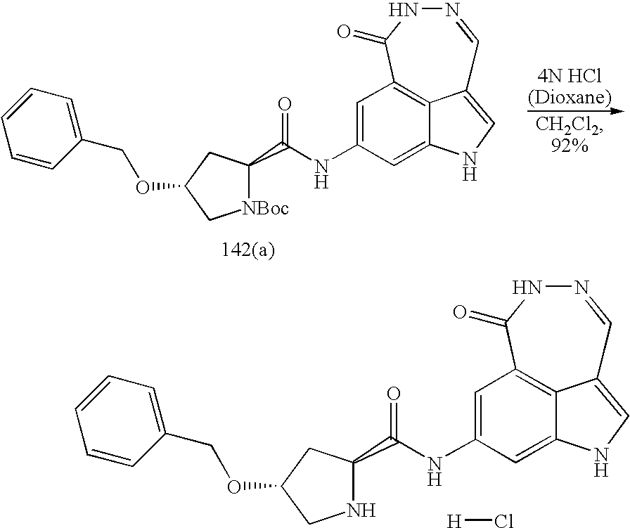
C1=C(NC(=O)C2[NBoc]CC(OCC3=CC=CC=C3)C2)C=C2NC=C3C2=C1C(=O)NN=C3.C1=C(NC(=O)C2NCC(OCC3=CC=CC=C3)C2)C=C2NC=C3C2=C1C(=O)NN=C3.[H]Cl
